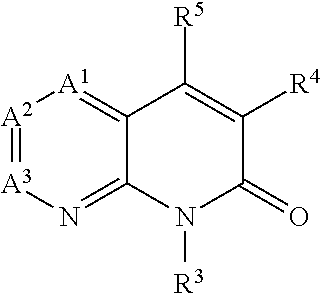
[A2]1=[A3]N=C2C(=[A1]1)C([R5])=C([R4])C(=O)N2[R3]
